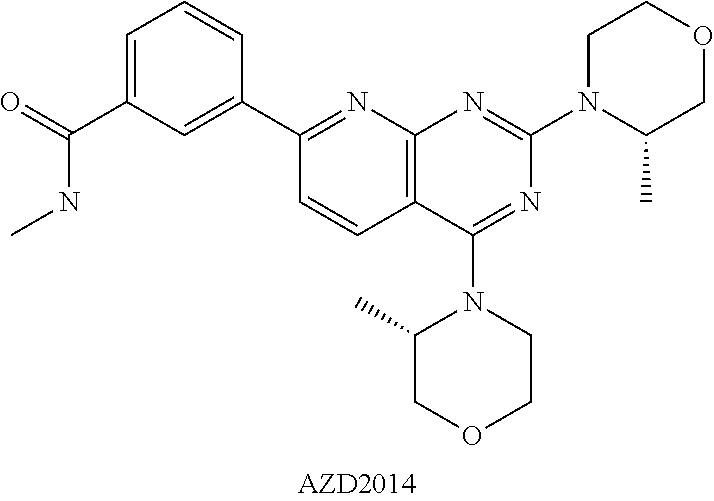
C1N(C2=NC3=C(C(N4CCOCC4C)=N2)C=CC(C2=CC(C(=O)NC)=CC=C2)=N3)C(C)COC1
